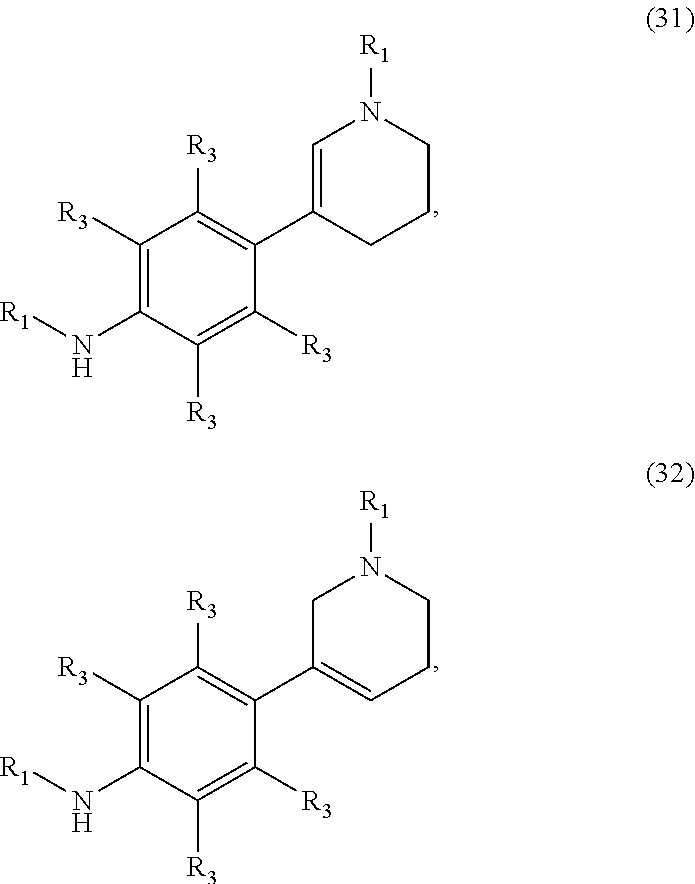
C1=C(C2=C([R3])C([R3])=C(N[R1])C([R3])=C2[R3])CCCN1[R1].C1C(C2=C([R3])C([R3])=C(N[R1])C([R3])=C2[R3])=CCCN1[R1]
